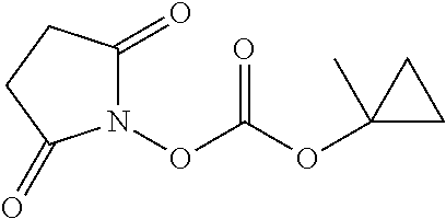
N1(OC(OC2(C)CC2)=O)C(=O)CCC1=O
